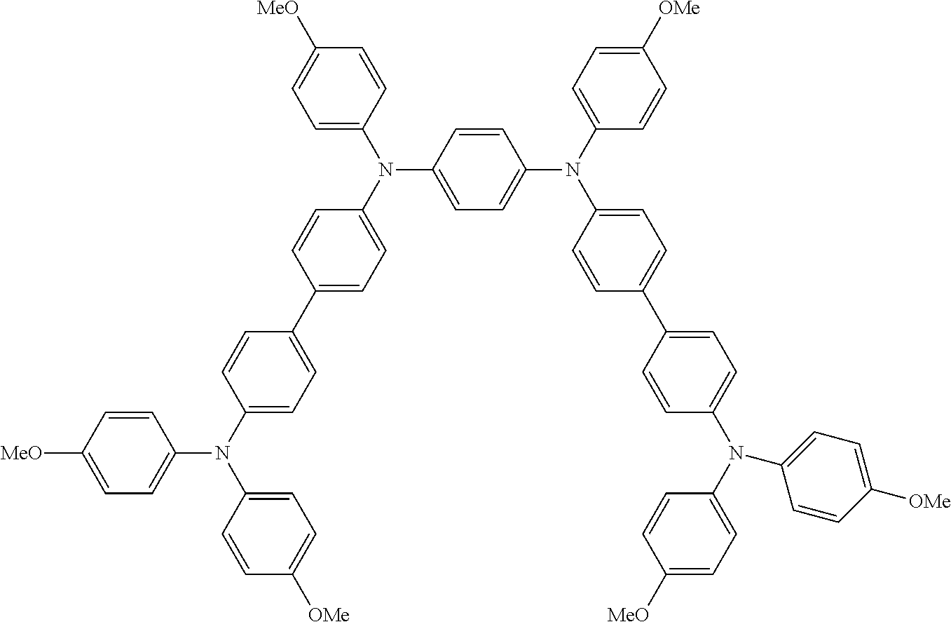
C1=CC(N(C2=CC=C(C3=CC=C(N(C4=CC=C([OMe])C=C4)C4=CC=C([MeO])C=C4)C=C3)C=C2)C2=CC=C(N(C3=CC=C([OMe])C=C3)C3=CC=C(C4=CC=C(N(C5=CC=C([MeO])C=C5)C5=CC=C([OMe])C=C5)C=C4)C=C3)C=C2)=CC=C1[MeO]
